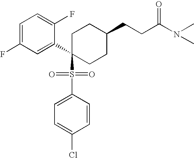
C1=C(F)C=C(C2(S(C3=CC=C(Cl)C=C3)(=O)=O)CCC(CCC(N(C)C)=O)CC2)C(F)=C1
